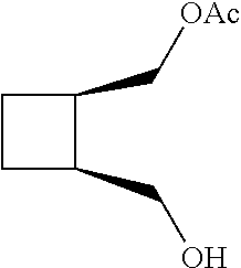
C1CC(CO)C1C[OAc]
